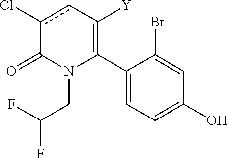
C1(C2=C([Y])cc(Cl)C(=O)N2CC(F)F)=CC=C(O)C=C1Br
